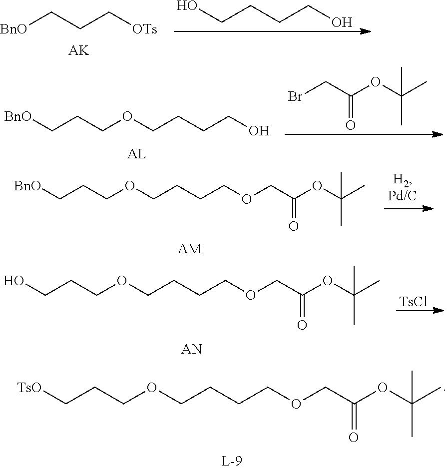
[TsO]CCCOCCCCOCC(OC(C)(C)C)=O.[BnO]CCC[OTs].[AK].C(CCCO)O.BrCC(OC(C)(C)C)=O.[AL].[BnO]CCCOCCCCO.[BnO]CCCOCCCCOCC(OC(C)(C)C)=O.[AM].[TsCl].OCCCOCCCCOCC(OC(C)(C)C)=O
